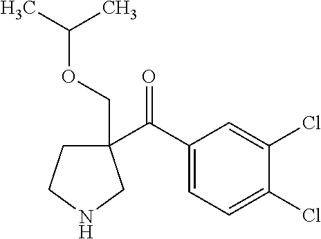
C1(C(C2=CC=C(Cl)C(Cl)=C2)=O)(COC(C)C)CCNC1
